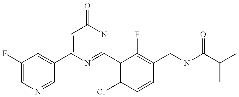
C1(C2=CC(F)=CN=C2)=CC(=O)NC(C2=C(Cl)C=CC(CNC(C(C)C)=O)=C2F)=N1
